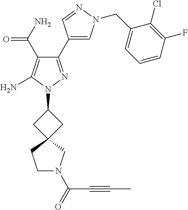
C1(C(=O)N)=C(N)N(C2CC3(C2)CCN(C(C#CC)=O)C3)N=C1C1=CN(CC2=CC=CC(F)=C2Cl)N=C1
